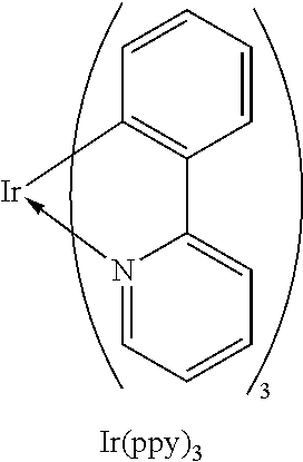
C1=CC=CC2=C1[Ir]-N1=CC=CC=C21
